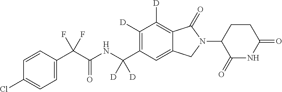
C1=CC(C(C(NC(C2=C([D])C([D])=C3C(=C2)CN(C2C(=O)NC(=O)CC2)C3=O)([D])[D])=O)(F)F)=CC=C1Cl
